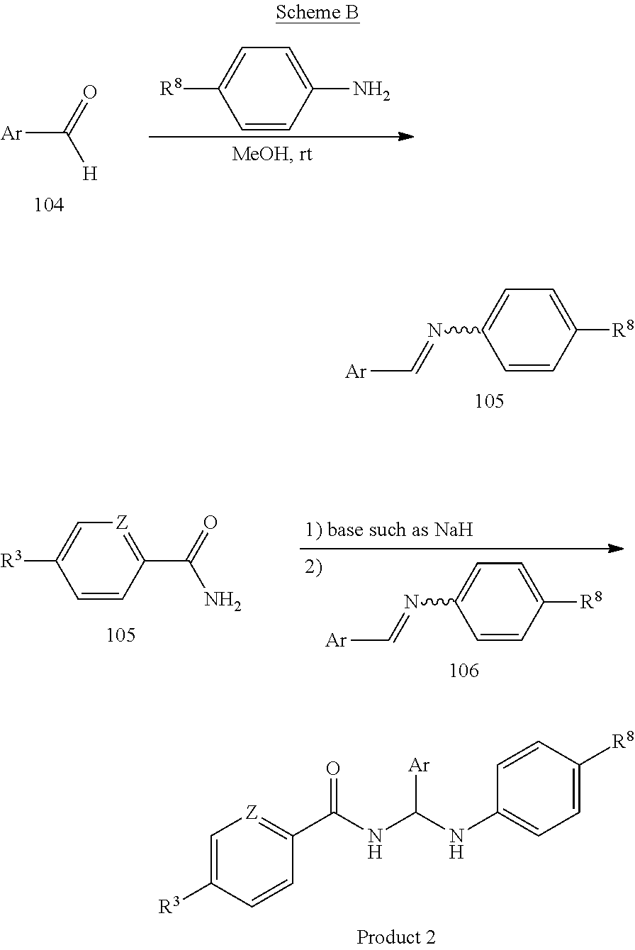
[Ar]C=NC1=CC=C([R8])C=C1.C1=CC(N)=CC=C1[R8].[Ar]C(=O)[H].[Ar]C=NC1=CC=C([R8])C=C1.[Z]1=C(C(=O)N)C=CC([R3])=C1.C1=C([R3])C=CC(C(=O)NC(NC2=CC=C([R8])C=C2)[Ar])=[Z]1
